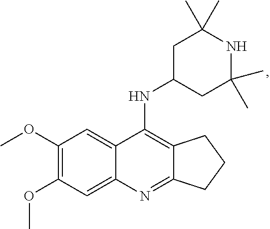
C12=C(NC3CC(C)(C)NC(C)(C)C3)C3=CC(OC)=C(OC)C=C3N=C1CCC2
